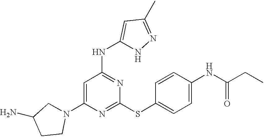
N1(C2=CC(NC3=CC(C)=NN3)=NC(SC3=CC=C(NC(=O)CC)C=C3)=N2)CC(N)CC1
